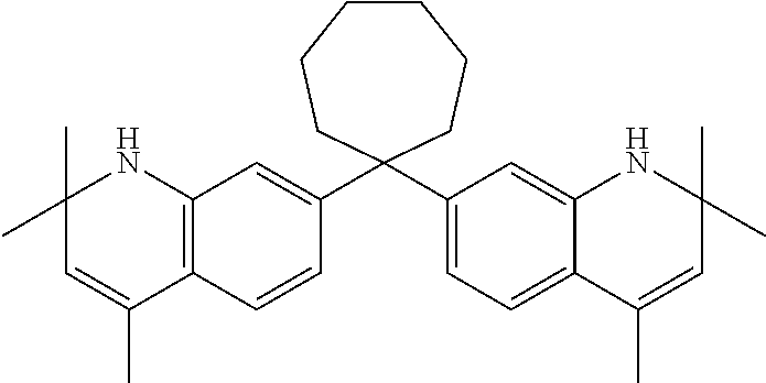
C12=C(C=CC(C3(C4=CC=C5C(=C4)NC(C)(C)C=C5C)CCCCCC3)=C1)C(C)=CC(C)(C)N2
